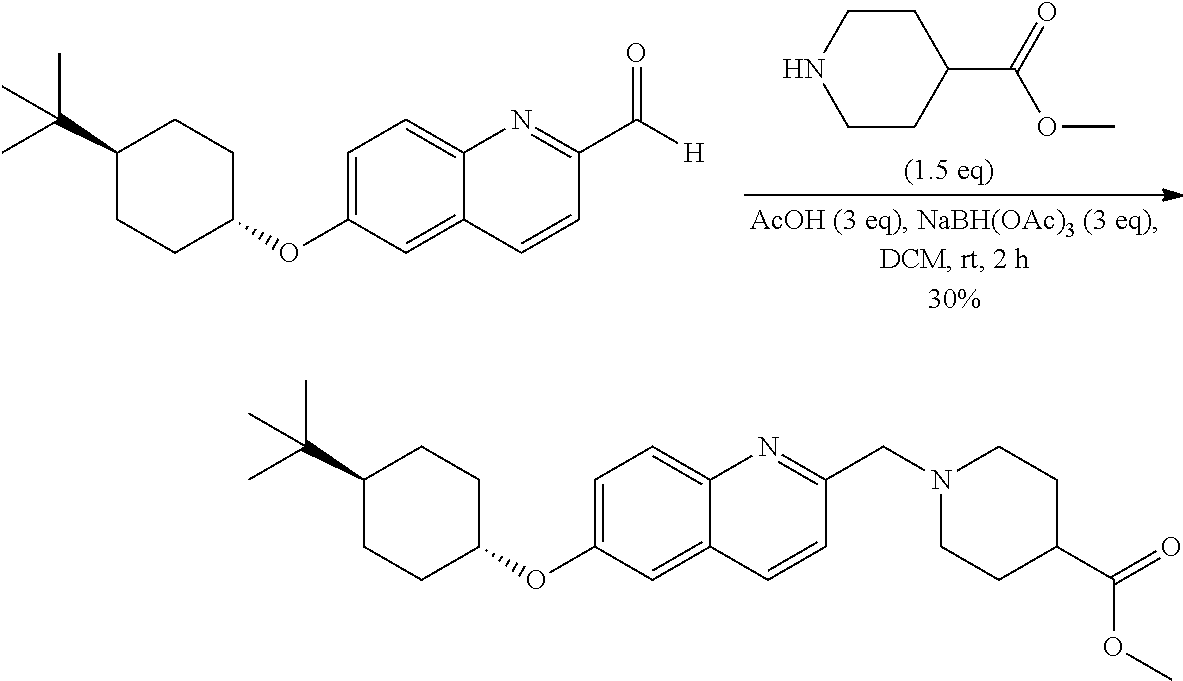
C1CNCCC1C(=O)OC.C1=C(OC2CCC(C(C)(C)C)CC2)C=C2C(=C1)N=C(C([H])=O)C=C2.C1=C(OC2CCC(C(C)(C)C)CC2)C=C2C(=C1)N=C(CN1CCC(C(=O)OC)CC1)C=C2
